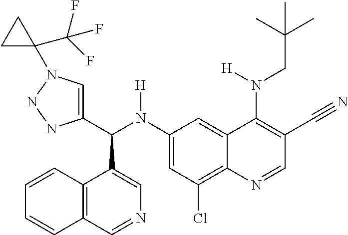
C1(N(C(C2=CN(C3(C(F)(F)F)CC3)NN2)C2=CN=CC3=C2C=CC=C3)[H])=CC(Cl)=C2C(=C1)C(N(CC(C)(C)C)[H])=C(C#N)C=N2
